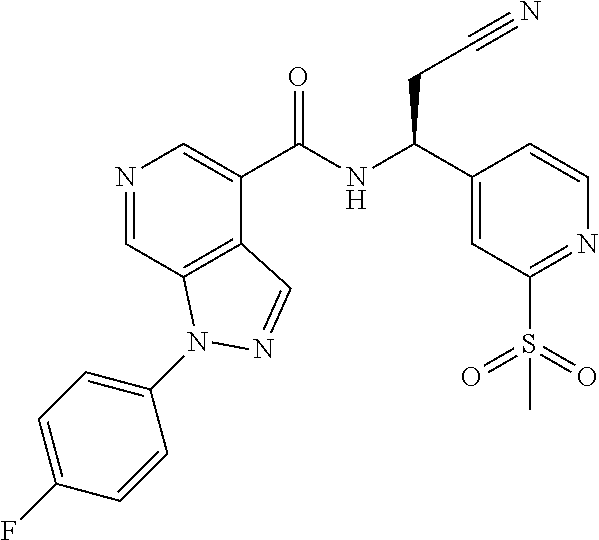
N1=CC2=C(C(C(NC(C3=CC(S(C)(=O)=O)=NC=C3)CC#N)=O)=C1)C=NN2C1=CC=C(F)C=C1
